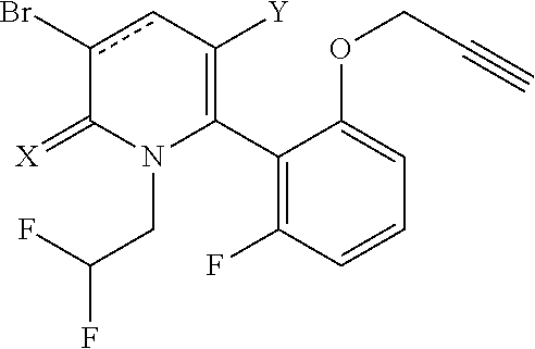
C1(C2=C([Y])cc(Br)C(=[X])N2CC(F)F)=C(F)C=CC=C1OCC#C
